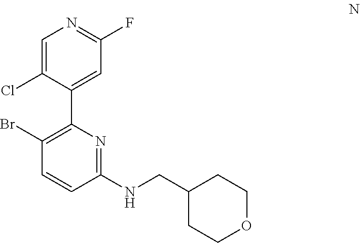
C1=C(Cl)C(C2=C(Br)C=CC(NCC3CCOCC3)=N2)=CC(F)=N1
